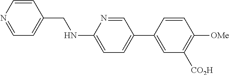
C1=CC(CNC2=CC=C(C3=CC([CO2H])=C([OMe])C=C3)C=N2)=CC=N1
